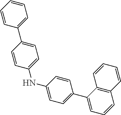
C1=C(C2=CC=C(NC3=CC=C(C4=CC=CC=C4)C=C3)C=C2)C2=C(C=C1)C=CC=C2
